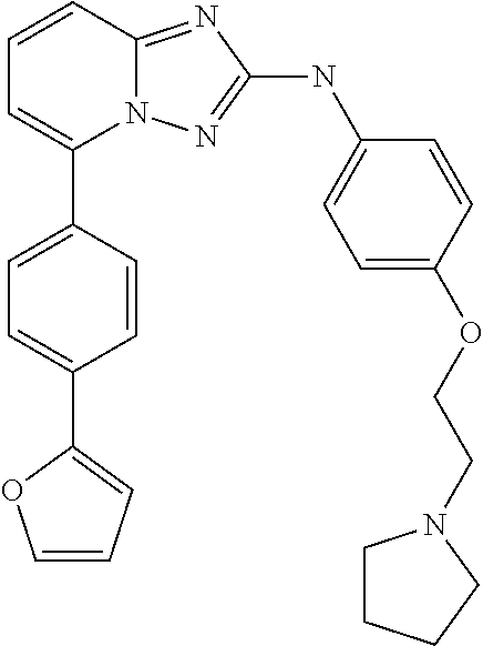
C1=CC2=NC(NC3=CC=C(OCCN4CCCC4)C=C3)=NN2C(C2=CC=C(C3=CC=CO3)C=C2)=C1
